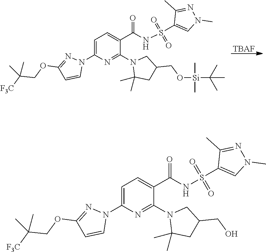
[TBAF].C1=C(N2N=C(OCC([F3C])(C)C)C=C2)N=C(N2C(C)(C)CC(CO[Si](C(C)(C)C)(C)C)C2)C(C(NS(C2=CN(C)N=C2C)(=O)=O)=O)=C1.C1=C(N2N=C(OCC([F3C])(C)C)C=C2)N=C(N2C(C)(C)CC(CO)C2)C(C(NS(C2=CN(C)N=C2C)(=O)=O)=O)=C1
